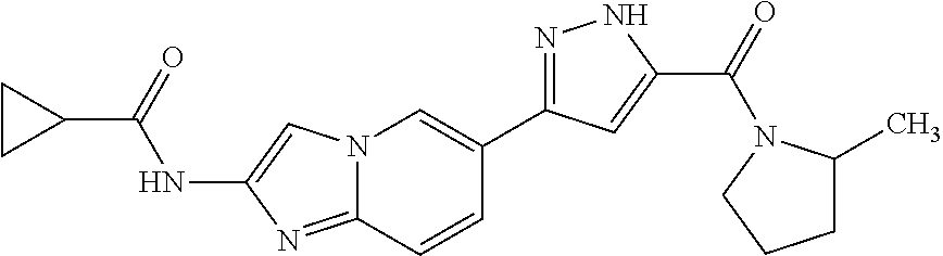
N12C(=NC(NC(C3CC3)=O)=C1)C=CC(C1=NNC(C(=O)N3C(C)CCC3)=C1)=C2
